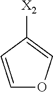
C1([X2])=COC=C1
